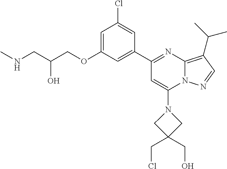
C1=C(OCC(CNC)O)C=C(C2=NC3=C(C(C)C)C=NN3C(N3CC(CCl)(CO)C3)=C2)C=C1Cl
